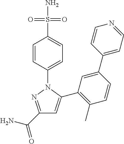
C1(C(N)=O)=NN(C2=CC=C(S(N)(=O)=O)C=C2)C(C2=C(C)C=CC(C3=CC=NC=C3)=C2)=C1
